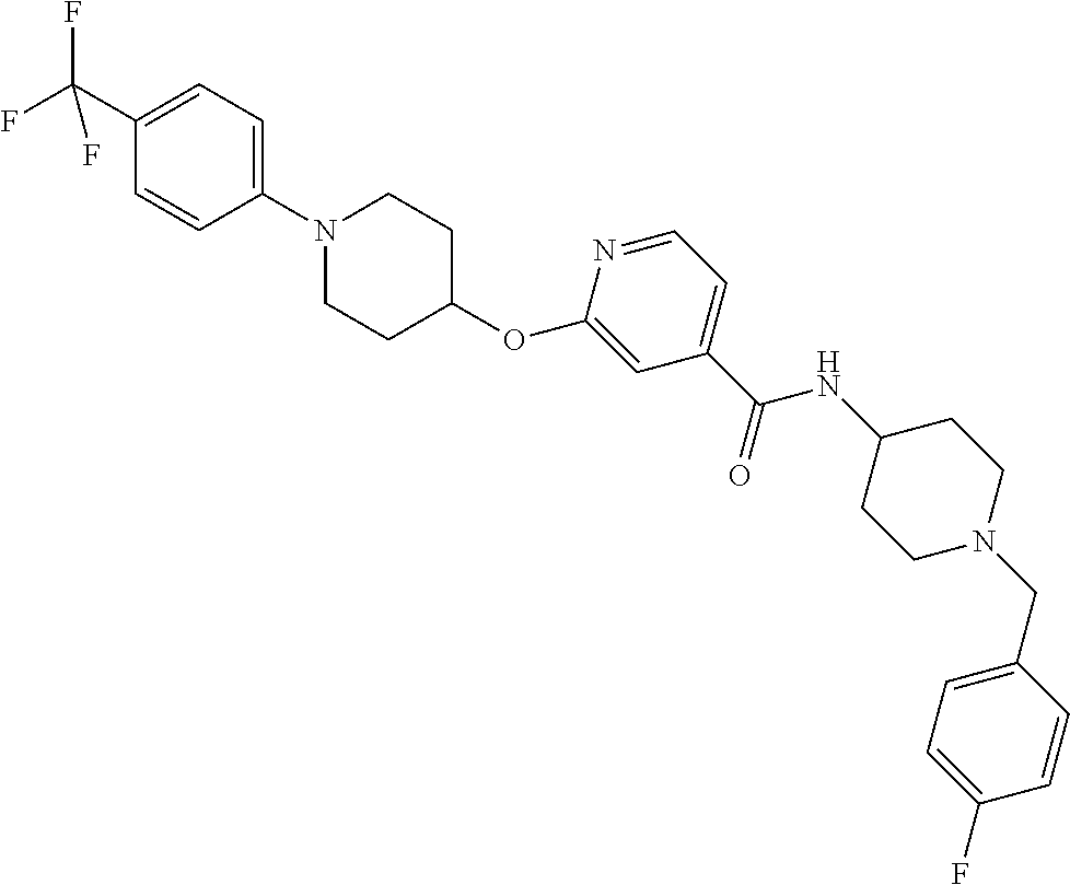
C1(C(F)(F)F)=CC=C(N2CCC(OC3=CC(C(NC4CCN(CC5=CC=C(F)C=C5)CC4)=O)=CC=N3)CC2)C=C1
